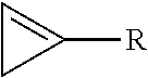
C1C([R])=C1
